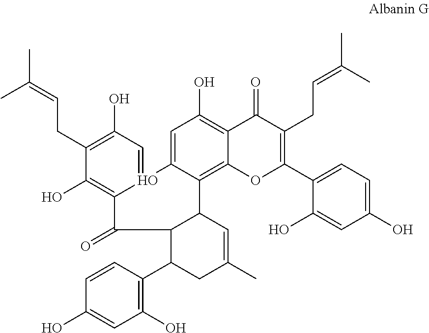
C1=CC(C2CC(C)=CC3C2C(=O)C2=C(O)C(CC=C(C)C)=C(O)C=O2C2=CC(O)=C4C(=C32)OC(C2=CC=C(O)C=C2O)=C(CC=C(C)C)C4=O)=C(O)C=C1O
